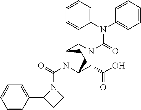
N1(C(N2C3C(C(O)=O)N(C(=O)N(C4=CC=CC=C4)C4=CC=CC=C4)CC2CC3)=O)C(C2=CC=CC=C2)CC1
